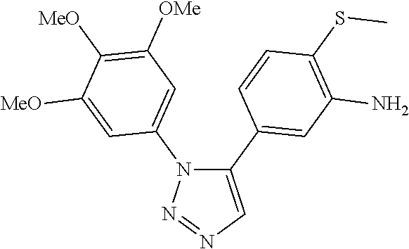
C1(C2=CC(N)=C(SC)C=C2)=CN=NN1C1=CC([OMe])=C([MeO])C([MeO])=C1
